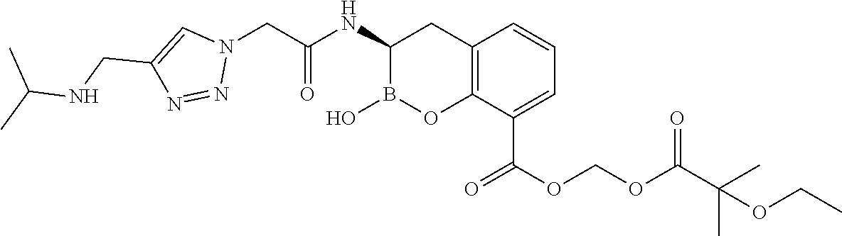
C12=C(C(C(OCOC(C(C)(C)OCC)=O)=O)=CC=C1)OB(O)C(NC(CN1C=C(CNC(C)C)N=N1)=O)C2
